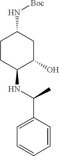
N(C1C(O)CC(N[Boc])CC1)C(C)C1=CC=CC=C1
